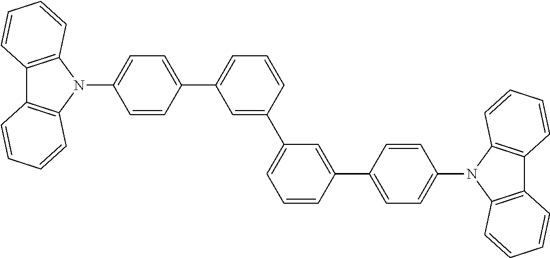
C12=C(N(C3=CC=C(C4=CC=CC(C5=CC=CC(C6=CC=C(N7C8=C(C9=C7C=CC=C9)C=CC=C8)C=C6)=C5)=C4)C=C3)C3=C1C=CC=C3)C=CC=C2
